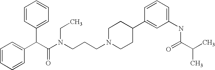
C(C1=CC=CC=C1)(C(N(CCCN1CCC(C2=CC(NC(C(C)C)=O)=CC=C2)CC1)CC)=O)C1=CC=CC=C1
